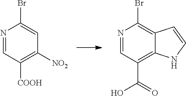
N1=CC([COOH])=C([NO2])C=C1Br.N1=CC(C(O)=O)=C2C(=C1Br)C=CN2
